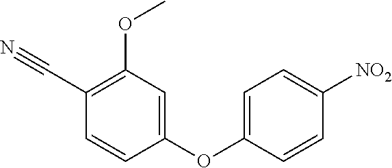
C1(OC)=C(C#N)C=CC(OC2=CC=C([NO2])C=C2)=C1
